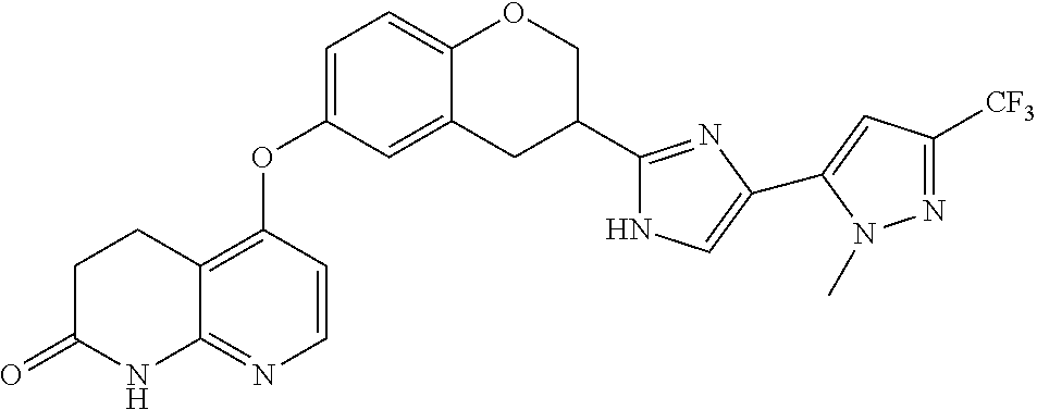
C1C(=O)NC2=NC=CC(OC3=CC=C4C(=C3)CC(C3=NC(C5=CC([CF3])=NN5C)=CN3)CO4)=C2C1
